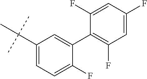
C1(C(C)(C)C)=CC=C(F)C(C2=C(F)C=C(F)C=C2F)=C1
